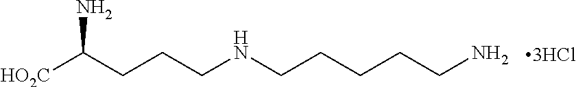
N(CCCCCN)CCCC(N)[HO2C]
